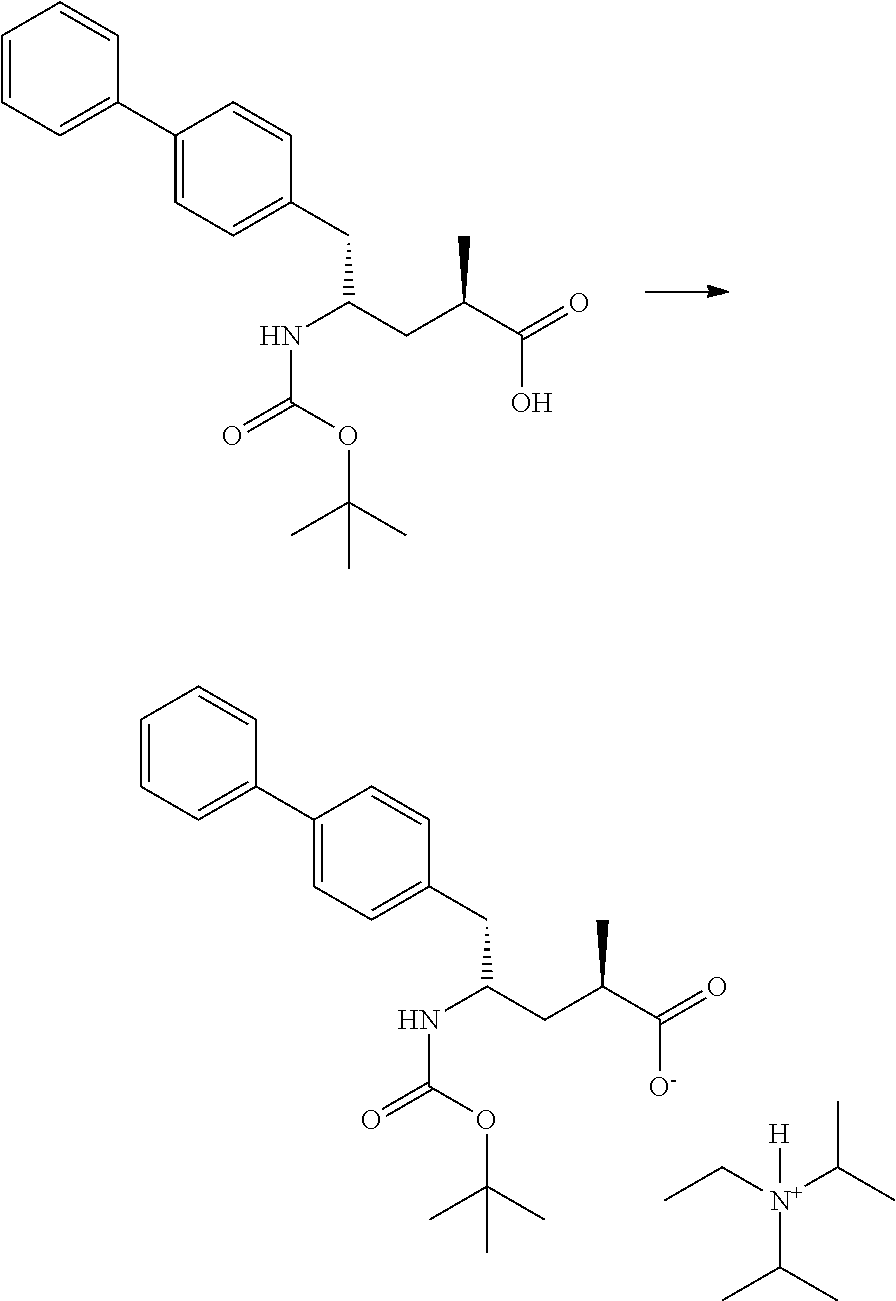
C(C1=CC=C(C2=CC=CC=C2)C=C1)C(CC(C(=O)O)C)NC(=O)OC(C)(C)C.C(C1=CC=C(C2=CC=CC=C2)C=C1)C(CC(C(=O)[O-])C)NC(=O)OC(C)(C)C.CC(C)[N+](CC)(C(C)C)[H]
